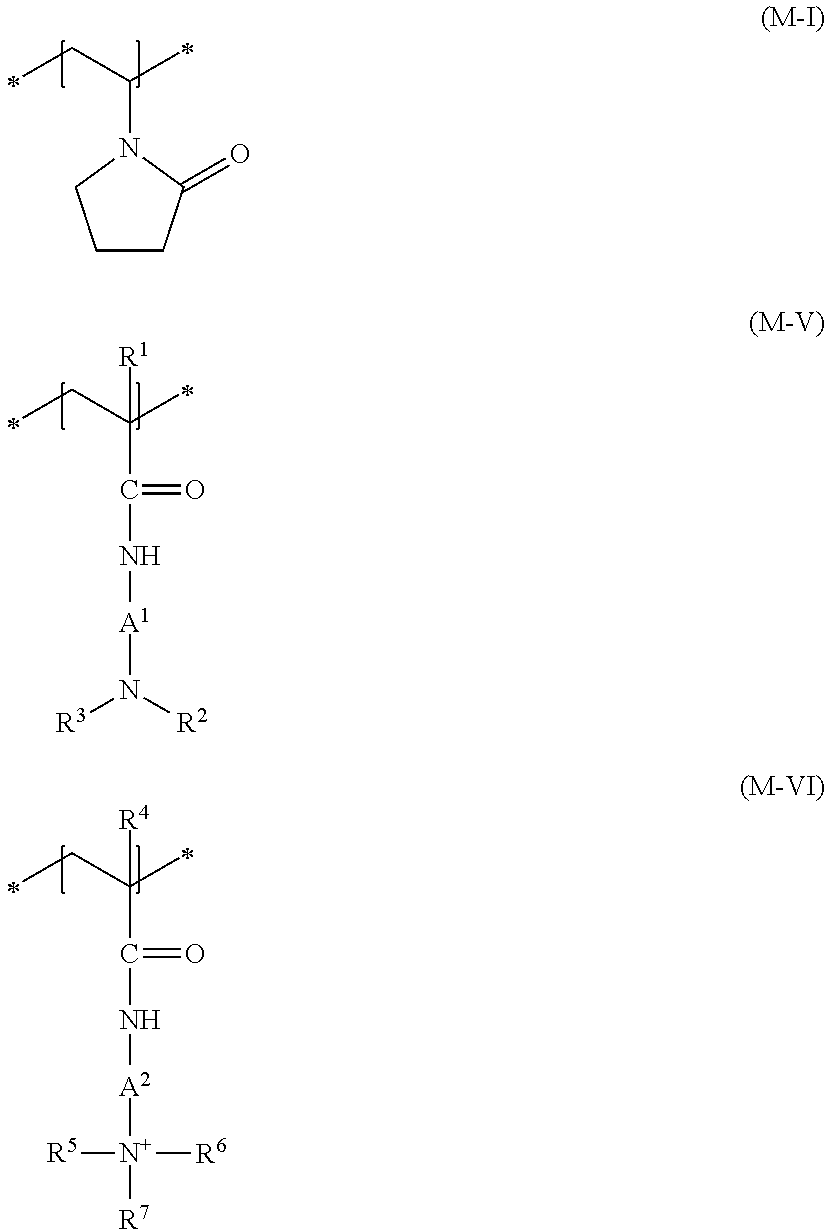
C1CC(=O)N(C(CC)C)C1.C(C(CC)(C)[R1])(=O)N[A1]N([R2])[R3].C(C(CC)(C)[R4])(=O)N[A2][N+]([R6])([R5])[R7]
